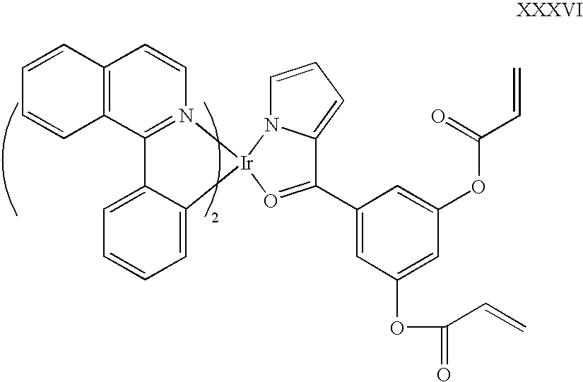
C12=C(C3=N(C=C1)[Ir]1(C4=CC=CC=C34)N3C=CC=C3C(C3=CC(OC(C=C)=O)=CC(OC(C=C)=O)=C3)=O1)C=CC=C2
